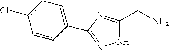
C1=CC(C2=NNC(CN)=N2)=CC=C1Cl
